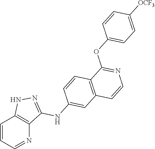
C1=CC=NC2=C1NN=C2NC1=CC2=C(C=C1)C(OC1=CC=C([OCF3])C=C1)=NC=C2
